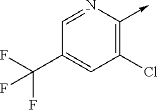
C1=NC(->C)=C(Cl)C=C1C(F)(F)F
